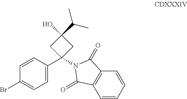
C1=CC(Br)=CC=C1C1(N2C(=O)C3=C(C=CC=C3)C2=O)CC(O)(C(C)C)C1
